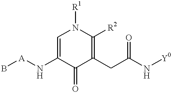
B[A]NC1=CN([R1])C([R2])=C(CC(N[Y0])=O)C1=O
